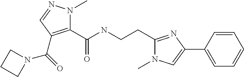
C1(CCNC(C2=C(C(N3CCC3)=O)C=NN2C)=O)=NC(C2=CC=CC=C2)=CN1C
